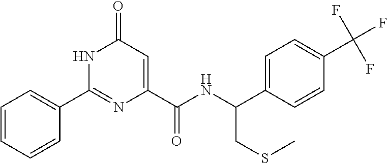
C1=CC=CC(C2=NC(C(=O)NC(C3=CC=C(C(F)(F)F)C=C3)CSC)=CC(=O)N2)=C1
